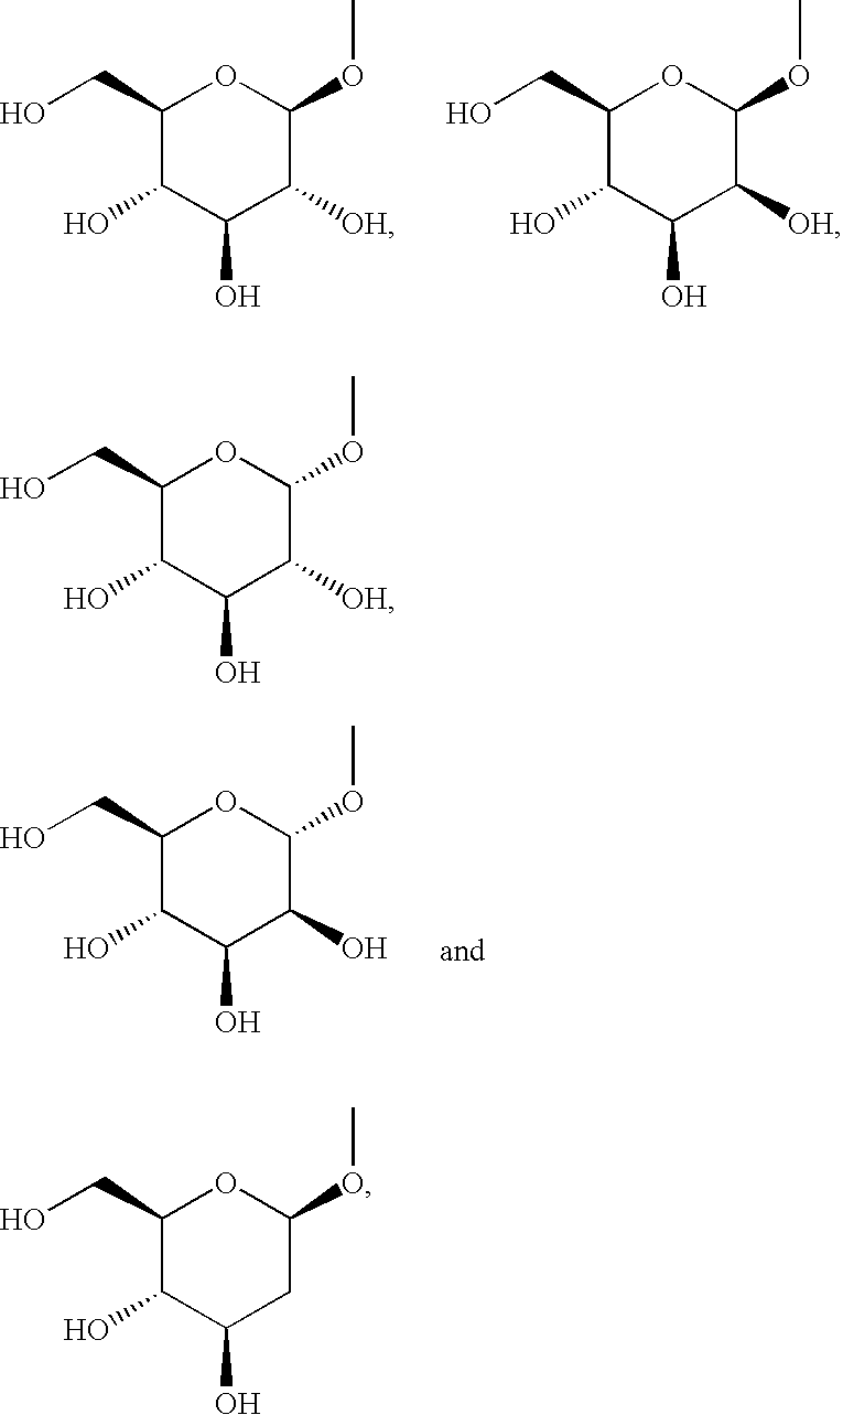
C1(CO)C(O)C(O)C([OH])C(OC)O1.C1(CO)C(O)C(O)C([OH])C(OC)O1.C1(CO)C(O)C(O)C(O)C(OC)O1.C1(CO)C(O)C(O)C([OH])C(OC)O1.C1(CO)C(O)C(O)CC(OC)O1
